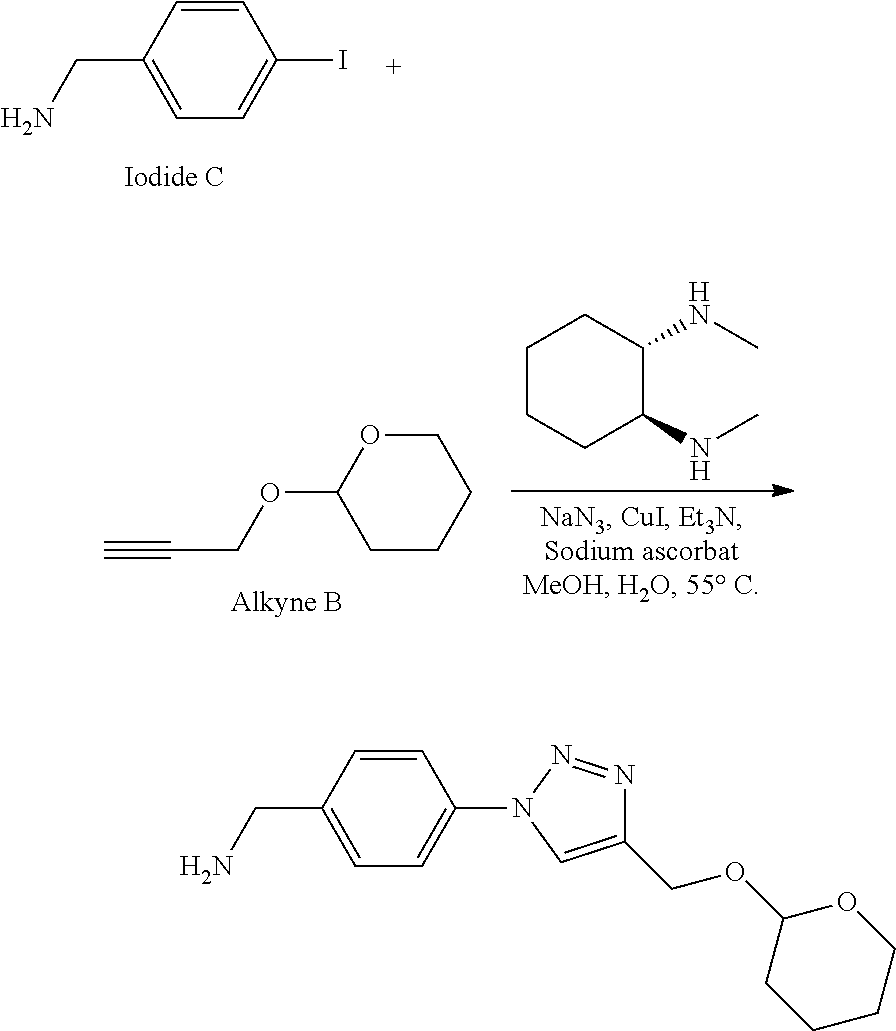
C1=CC(CN)=CC=C1I.C1OC(OCC#C)CCC1.C1CCC(NC)C(NC)C1.C1=CC(CN)=CC=C1N1C=C(COC2OCCCC2)N=N1
